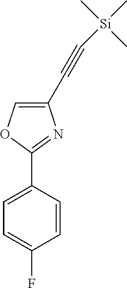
C1(C#C[Si](C)(C)C)=COC(C2=CC=C(F)C=C2)=N1
